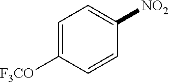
C1([F3CO])=CC=C([NO2])C=C1
